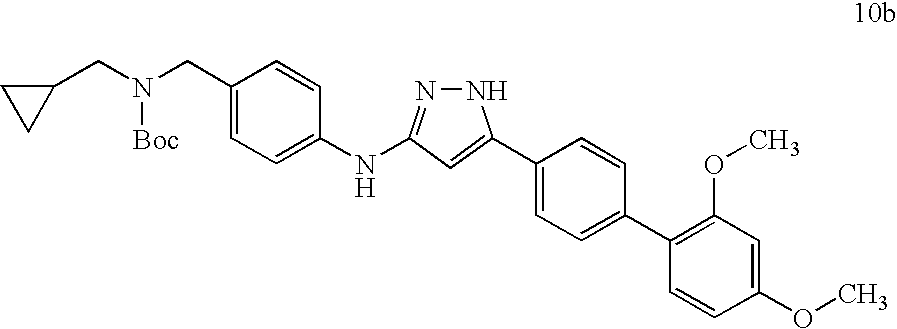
C1=C(CN([Boc])CC2CC2)C=CC(NC2=NNC(C3=CC=C(C4=C(OC)C=C(OC)C=C4)C=C3)=C2)=C1
